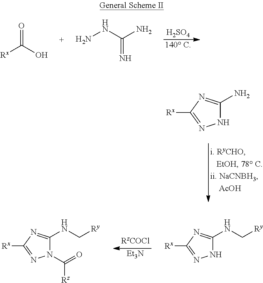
[140 C].[H2SO4].[Rx]C(O)=O.NNC(N)=N.N1C(N)=NC([Rx])=N1.[Et3N].N1(C(=O)[Rz])C(NC[Ry])=NC([Rx])=N1.N1C(NC[Ry])=NC([Rx])=N1
